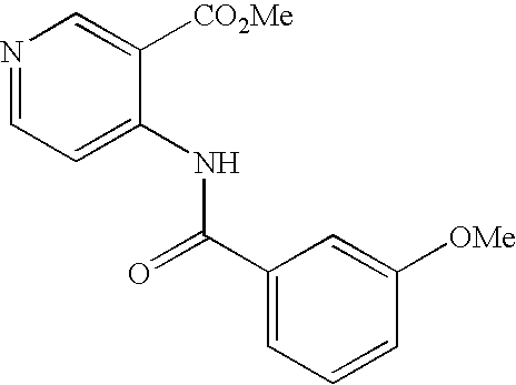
C1=C(NC(C2=CC=CC([OMe])=C2)=O)C([CO2Me])=CN=C1
